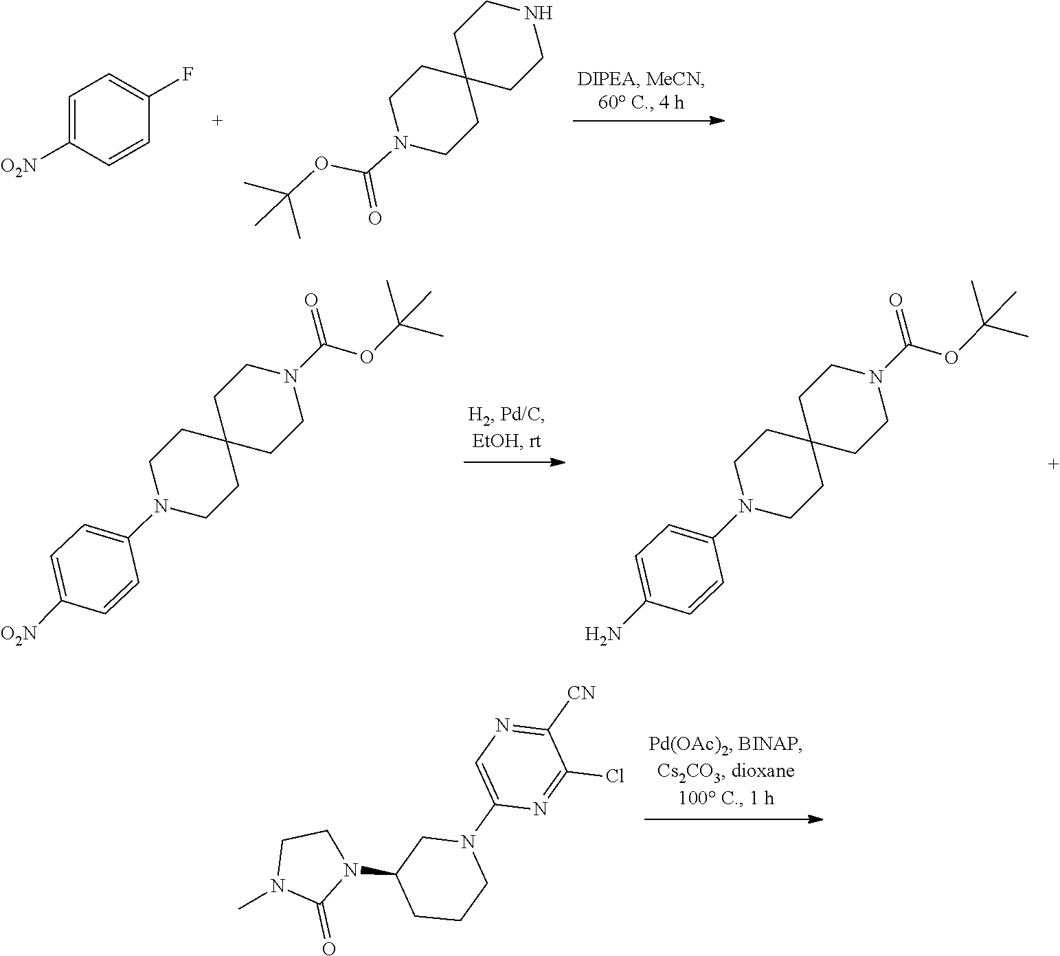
N1(C(OC(C)(C)C)=O)CCC2(CC1)CCNCC2.C1([O2N])=CC=C(F)C=C1.CC(OC(=O)N1CCC2(CCN(C3=CC=C([O2N])C=C3)CC2)CC1)(C)C.CC(OC(=O)N1CCC2(CCN(C3=CC=C(N)C=C3)CC2)CC1)(C)C.C1CN(C)C(=O)N1C1CCCN(C2=CN=C([CN])C(Cl)=N2)C1
